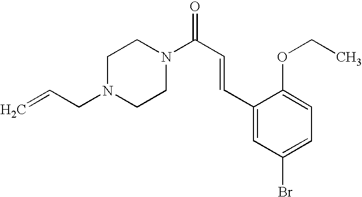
C=CCN1CCN(C(C=CC2=CC(Br)=CC=C2OCC)=O)CC1
